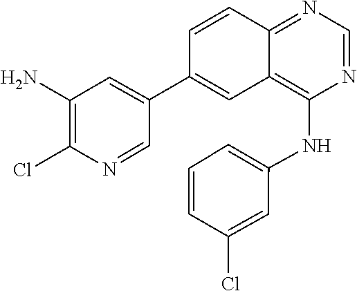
N1=CC(C2=CC3=C(NC4=CC=CC(Cl)=C4)N=CN=C3C=C2)=CC(N)=C1Cl
